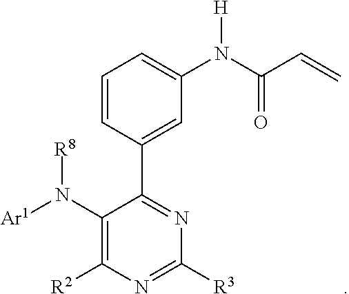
C1(N([Ar1])[R8])=C([R2])N=C([R3])N=C1C1=CC(N(C(C=C)=O)[H])=CC=C1
